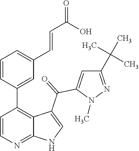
C1=CN=C2C(=C1C1=CC(C=CC(=O)O)=CC=C1)C(C(=O)C1=CC(C(C)(C)C)=NN1C)=CN2
